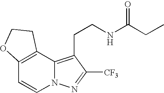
C12=C(C3=C(CCNC(CC)=O)C([CF3])=NN3C=C1)CCO2
